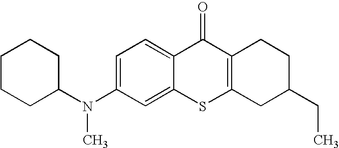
C1(N(C2CCCCC2)C)=CC=C2C(=C1)SC1=C(C2=O)CCC(CC)C1
